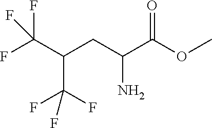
FC(C(CC(C(OC)=O)N)C(F)(F)F)(F)F
